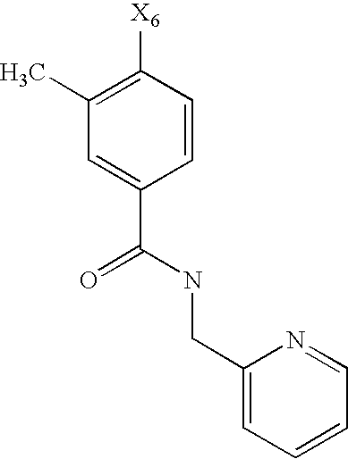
C1(CNC(C2=CC(C)=C([X6])C=C2)=O)=CC=CC=N1
